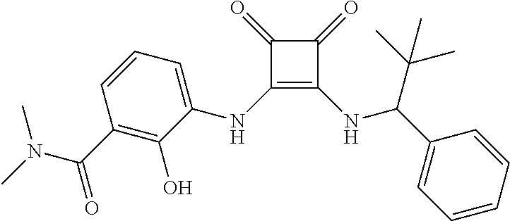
C1(NC2=CC=CC(C(N(C)C)=O)=C2O)=C(NC(C2=CC=CC=C2)C(C)(C)C)C(=O)C1=O
